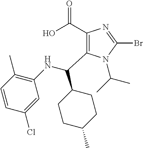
C1(C(O)=O)=C(C(NC2=C(C)C=CC(Cl)=C2)C2CCC(C)CC2)N(C(C)C)C(Br)=N1
